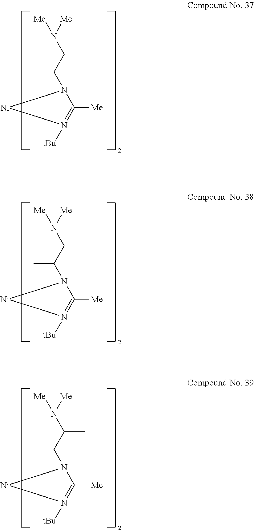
[Me]N([Me])CCN1C([Me])=N([tBu])[Ni]1.[Me]N([Me])CC(N1C([Me])=N([tBu])[Ni]1)C.[Me]N([Me])C(CN1C([Me])=N([tBu])[Ni]1)C
